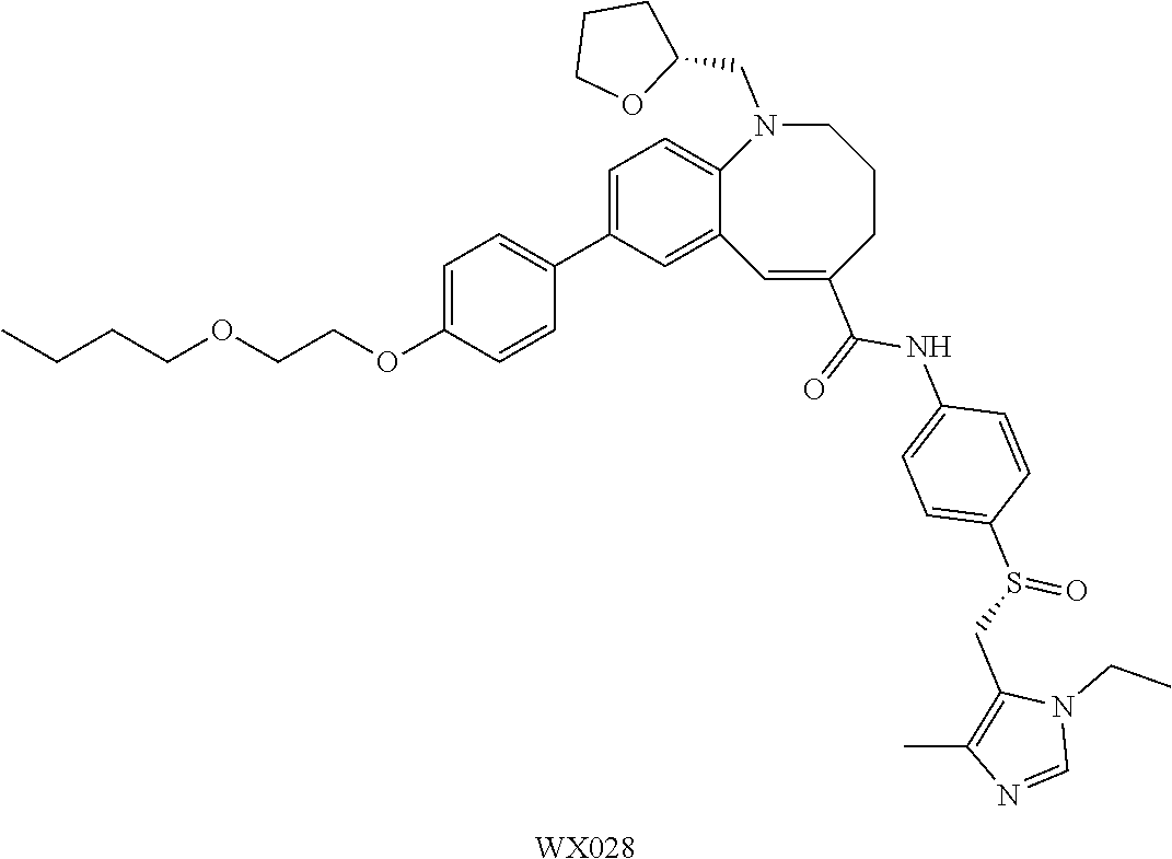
[WX028].CCCCOCCOC1=CC=C(C2=CC=C3C(=C2)C=C(C(=O)NC2=CC=C(S(CC4=C(C)N=CN4CC)=O)C=C2)CCCN3CC2CCCO2)C=C1
